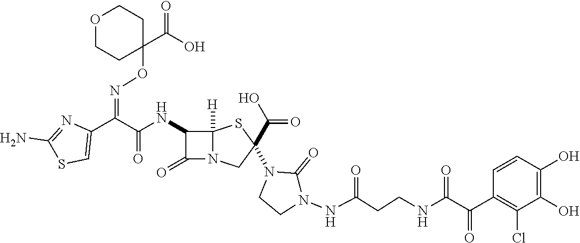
C(=O)(NC1C(=O)N2C1([H])SC(N1CCN(NC(CCNC(C(=O)C3=C(Cl)C(O)=C(O)C=C3)=O)=O)C1=O)(C(O)=O)C2)C(C1=CSC(N)=N1)=NOC1(C(O)=O)CCOCC1
